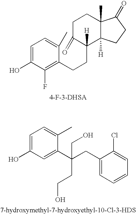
C1=C(O)C(F)=C(CCC2([H])C(=O)CCC3(C)C2([H])CCC3=O)C(C)=C1.C1=C(O)C=C(C(CC2=CC=CC=C2Cl)(CCO)CO)C(C)=C1
